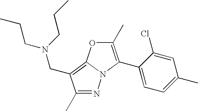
N1=C(C)C(CN(CCC)CCC)=C2N1C(C1=CC=C(C)C=C1Cl)=C(C)O2
